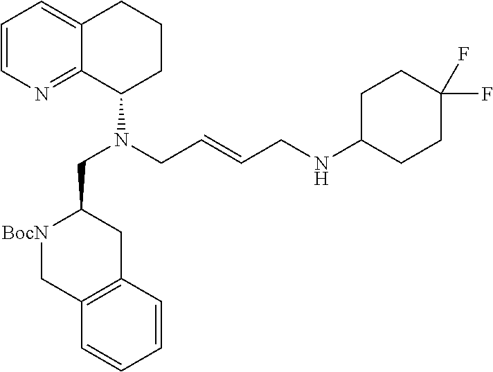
C1=CN=C2C(=C1)CCCC2N(CC1[BocN]CC2=C(C1)C=CC=C2)CC=CCNC1CCC(F)(F)CC1
